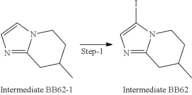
N1=C2N(C(I)=C1)CCC(C)C2.N1=C2N(C=C1)CCC(C)C2
